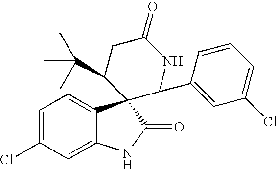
C1=C(Cl)C=C2C(=C1)C1(C(=O)N2)C(C(C)(C)C)CC(=O)NC1C1=CC(Cl)=CC=C1
